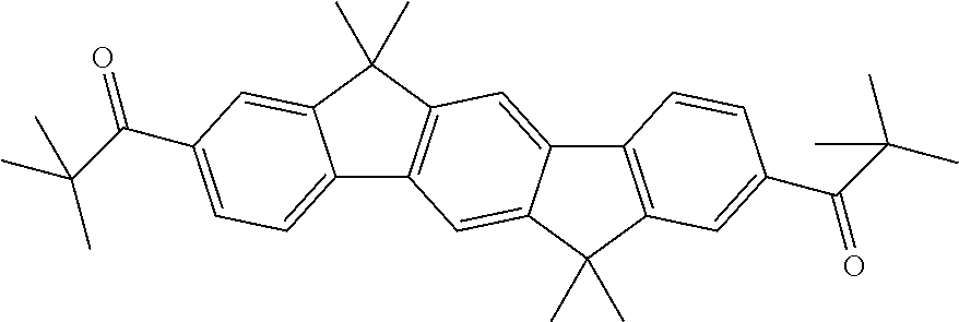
O=C(C(C)(C)C)C1=CC=C2C3=C(C(C)(C)C2=C1)C=C1C(=C3)C(C)(C)C2=C1C=CC(C(C(C)(C)C)=O)=C2
